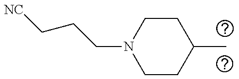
C(N1CCC(C)CC1)CC[NC]
